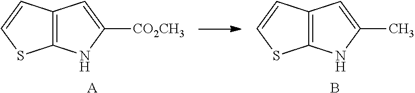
C12=C(C=CS1)C=C(C)N2.B.C12=C(C=CS1)C=C([CO2CH3])N2.[A]
